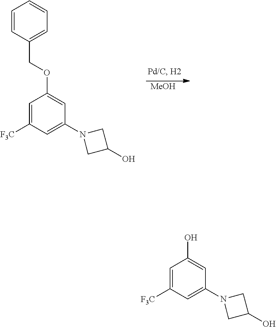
[MeOH].C1=C([F3C])C=C(N2CC(O)C2)C=C1OCC1=CC=CC=C1.C1=C([F3C])C=C(N2CC(O)C2)C=C1O
